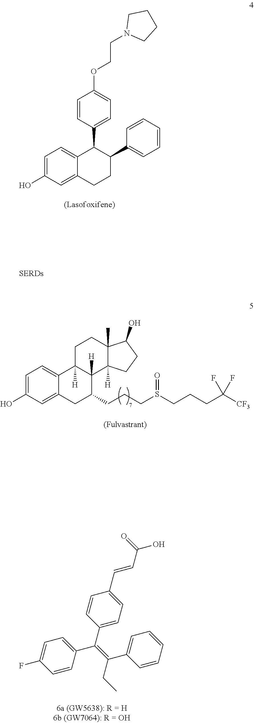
C1=C(O)C=C2C(=C1)C(C1=CC=C(OCCN3CCCC3)C=C1)C(C1=CC=CC=C1)CC2.C1=C(O)C=C2C(=C1)C1([H])C([H])(C(CCCS(CCCC([CF3])(F)F)=O)C2)C2([H])C(C)(CC1)C(O)CC2.C1=C(F)C=CC(C(=C(CC)C2=CC=CC=C2)C2=CC=C(C=CC(O)=O)C=C2)=C1
